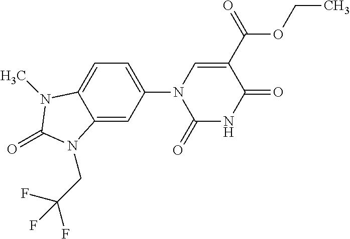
C1(=O)NC(=O)C(C(OCC)=O)=CN1C1=CC=C2C(=C1)N(CC(F)(F)F)C(=O)N2C
